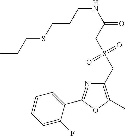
C1=CC=C(F)C(C2=NC(CS(CC(NCCCSCCC)=O)(=O)=O)=C(C)O2)=C1
